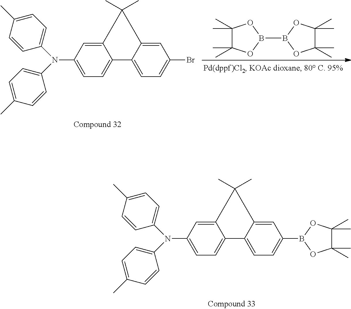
C1(C)(C)C(C)(C)OB(B2OC(C)(C)C(C)(C)O2)O1.C12=CC(N(C3=CC=C(C)C=C3)C3=CC=C(C)C=C3)=CC=C1C1=CC=C(Br)C=C1C2(C)C.C12=CC(N(C3=CC=C(C)C=C3)C3=CC=C(C)C=C3)=CC=C1C1=CC=C(B3OC(C)(C)C(C)(C)O3)C=C1C2(C)C
